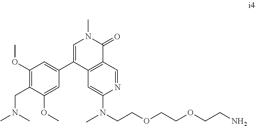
C1(OC)=C(CN(C)C)C(OC)=CC(C2=CN(C)C(=O)C3=C2C=C(N(CCOCCOCCN)C)N=C3)=C1
